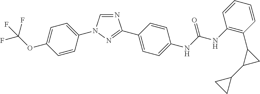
C1=C(N2C=NC(C3=CC=C(NC(NC4=C(C5C(C6CC6)C5)C=CC=C4)=O)C=C3)=N2)C=CC(OC(F)(F)F)=C1
